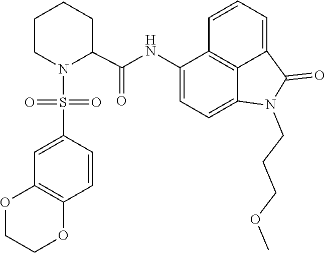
C1=C2C(=O)N(CCCOC)C3=CC=C(NC(C4CCCCN4S(=O)(C4=CC5=C(C=C4)OCCO5)=O)=O)C(=C23)C=C1
